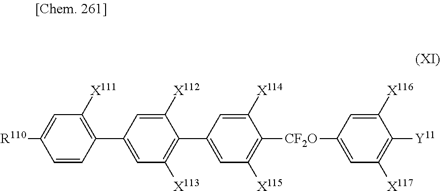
C1=CC(C2=CC([X113])=C(C3=CC([X115])=C([CF2O]C4=CC([X117])=C([Y11])C([X116])=C4)C([X114])=C3)C([X112])=C2)=C([X111])C=C1[R110]
